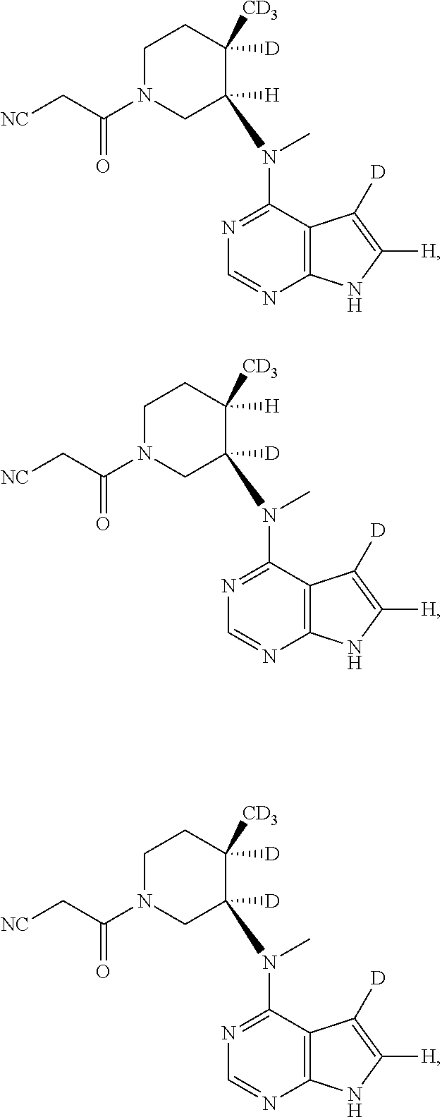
C12=C(C(N(C)C3([H])CN(C(C[NC])=O)CCC3([D])[CD3])=NC=N1)C([D])=C([H])N2.C12=C(C(N(C)C3([D])CN(C(C[NC])=O)CCC3([H])[CD3])=NC=N1)C([D])=C([H])N2.C12=C(C(N(C)C3([D])CN(C(C[NC])=O)CCC3([D])[CD3])=NC=N1)C([D])=C([H])N2
